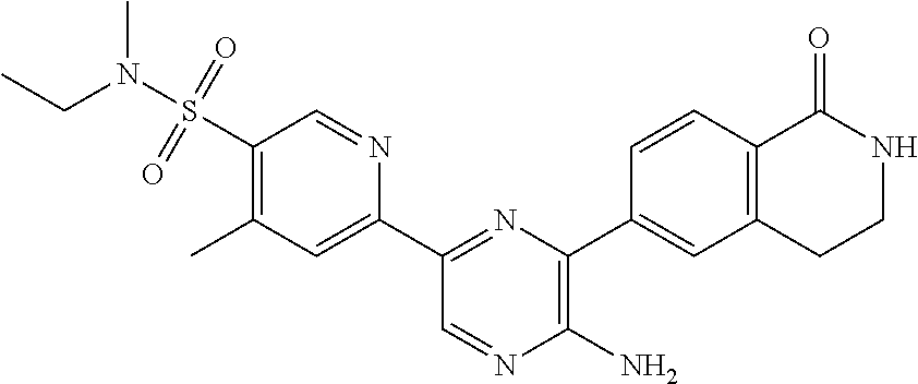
C1(C)=C(S(N(CC)C)(=O)=O)C=NC(C2=NC(C3=CC4=C(C=C3)C(=O)NCC4)=C(N)N=C2)=C1
